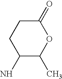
C1(N)C(C)OC(=O)CC1
